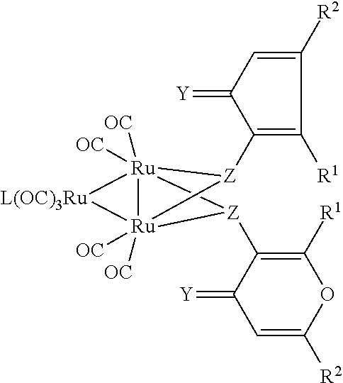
C1([R2])=CC(=[Y])C([Z]2[Ru]34([OC])([OC])[Z](C5=C([R1])OC([R2])=CC5=[Y])[Ru]23([OC])([OC])[L(OC)3Ru]4)=C1[R1]
